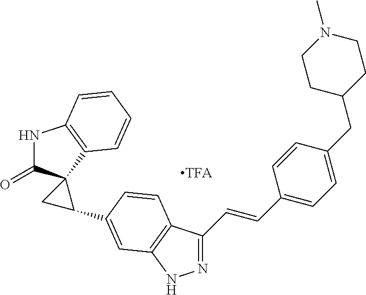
N1=C(C=CC2=CC=C(CC3CCN(C)CC3)C=C2)C2=C(N1)C=C(C1CC13C(=O)NC1=C3C=CC=C1)C=C2
